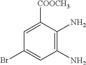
C1=C([COOCH3])C(N)=C(N)C=C1Br
